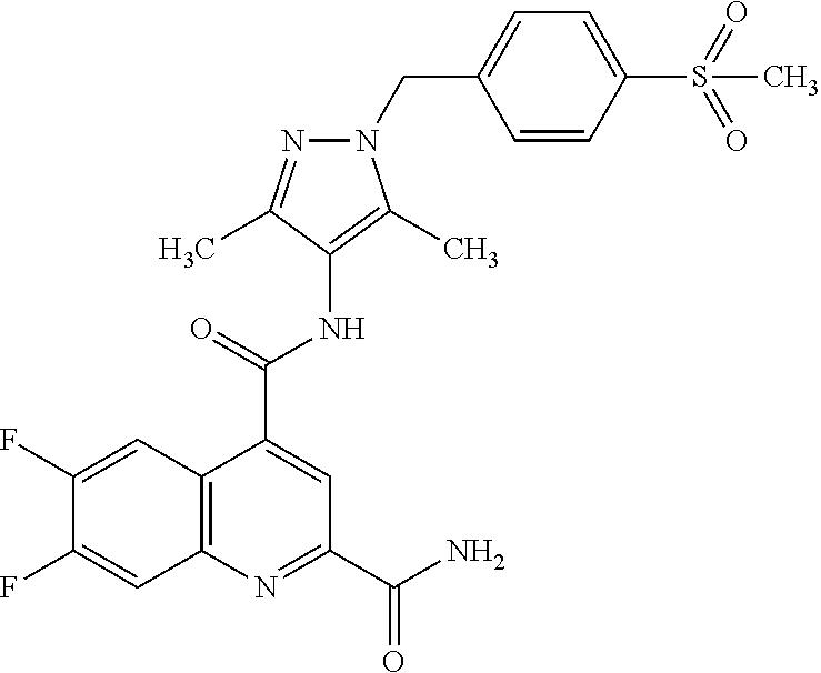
C12=C(N=C(C(=O)N)C=C1C(=O)NC1=C(C)N(CC3=CC=C(S(=O)(=O)C)C=C3)N=C1C)C=C(F)C(F)=C2
